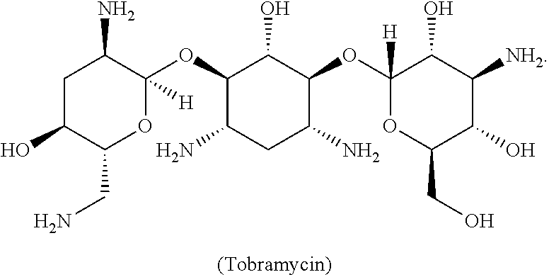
C1C(O)C(CN)OC(OC2C(N)CC(N)C(OC3([H])OC(CO)C(O)C([NH2])C3O)C2O)([H])C1N
